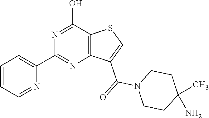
C1=CC=NC(C2=NC3=C(C(O)=N2)SC=C3C(=O)N2CCC(C)(N)CC2)=C1
